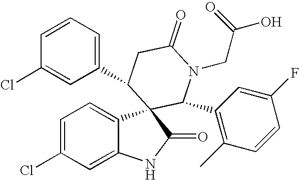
C1=C(Cl)C=C2C(=C1)C1(C(=O)N2)C(C2=C(C)C=CC(F)=C2)N(CC(O)=O)C(=O)CC1C1=CC=CC(Cl)=C1
